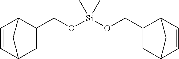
C1=CC2CC(CO[Si](OCC3CC4C=CC3C4)(C)C)C1C2
